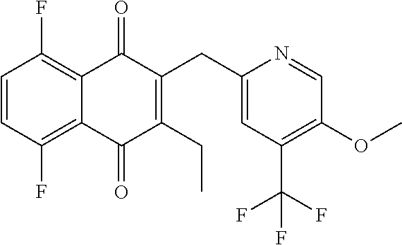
C1=NC(CC2=C(CC)C(=O)C3=C(F)C=CC(F)=C3C2=O)=CC(C(F)(F)F)=C1OC
